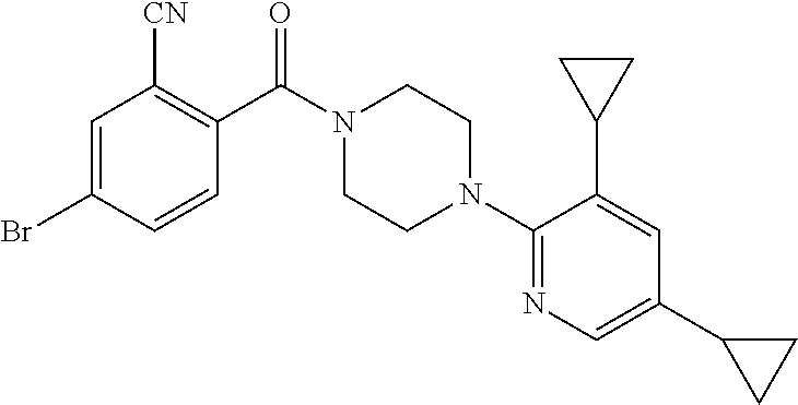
C1=CC(Br)=CC([CN])=C1C(N1CCN(C2=NC=C(C3CC3)C=C2C2CC2)CC1)=O
